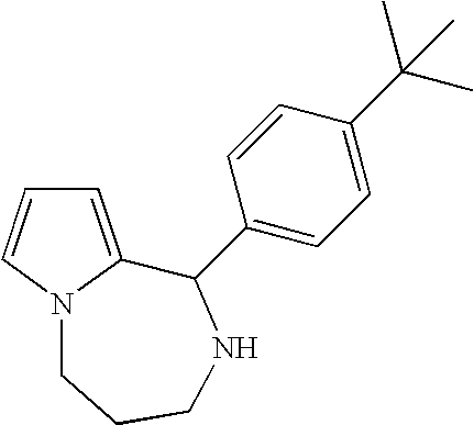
C1=C2N(C=C1)CCCNC2C1=CC=C(C(C)(C)C)C=C1
